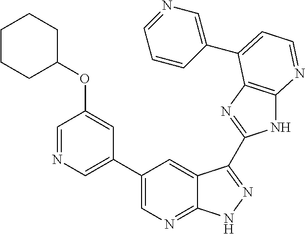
C1(C2=CN=C3C(=C2)C(C2=NC4=C(N2)N=CC=C4C2=CN=CC=C2)=NN3)=CN=CC(OC2CCCCC2)=C1
